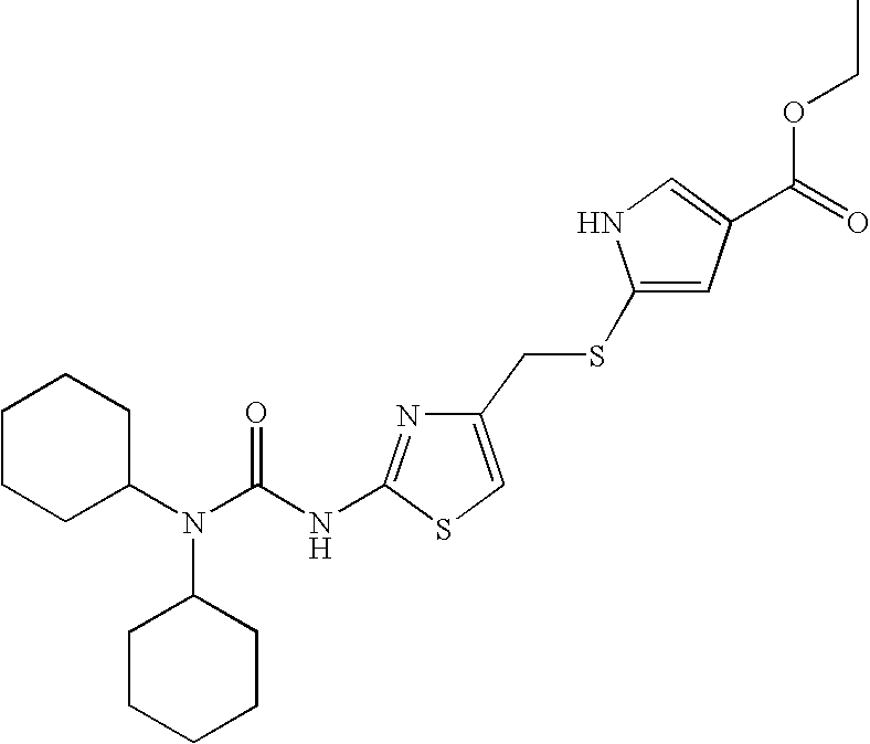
C1CCC(N(C(NC2=NC(CSC3=CC(C(=O)OCC)=CN3)=CS2)=O)C2CCCCC2)CC1
